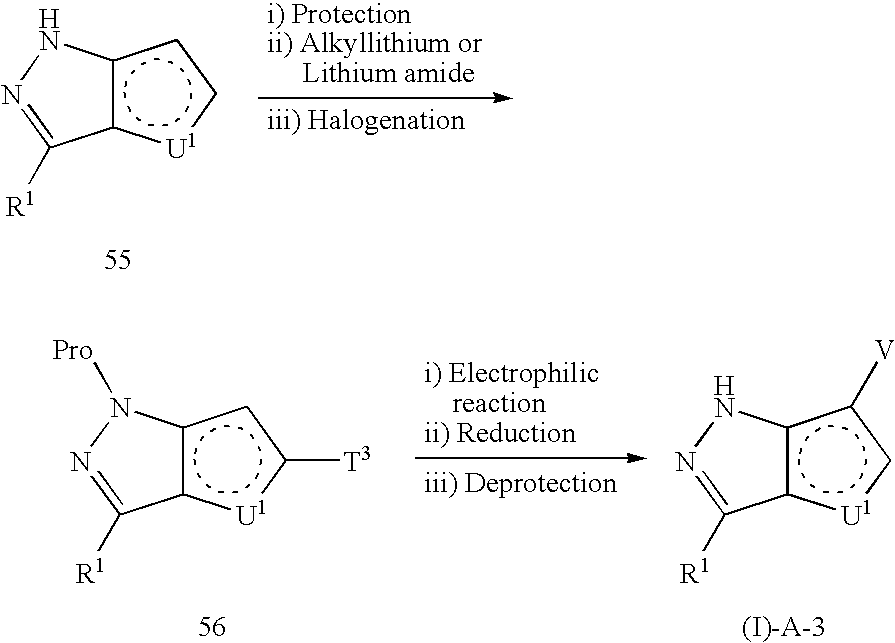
c12c(cc[U1]1)NN=C2[R1].c12c(cc([T3])[U1]1)N([Pro])N=C2[R1].c12c(c([V])c[U1]1)NN=C2[R1]
